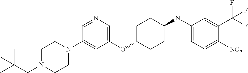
C1(OC2CCC(NC3=CC=C([NO2])C(C(F)(F)F)=C3)CC2)=CN=CC(N2CCN(CC(C)(C)C)CC2)=C1
